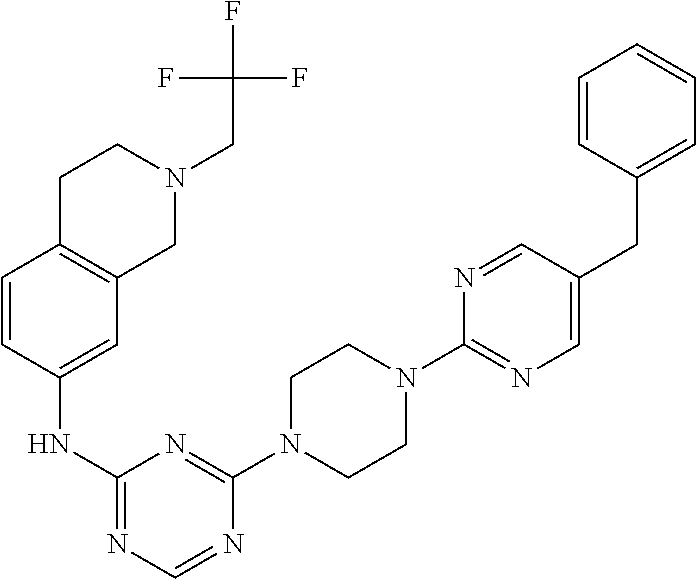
C1(N2CCN(C3=NC(NC4=CC5=C(C=C4)CCN(CC(F)(F)F)C5)=NC=N3)CC2)=NC=C(CC2=CC=CC=C2)C=N1
